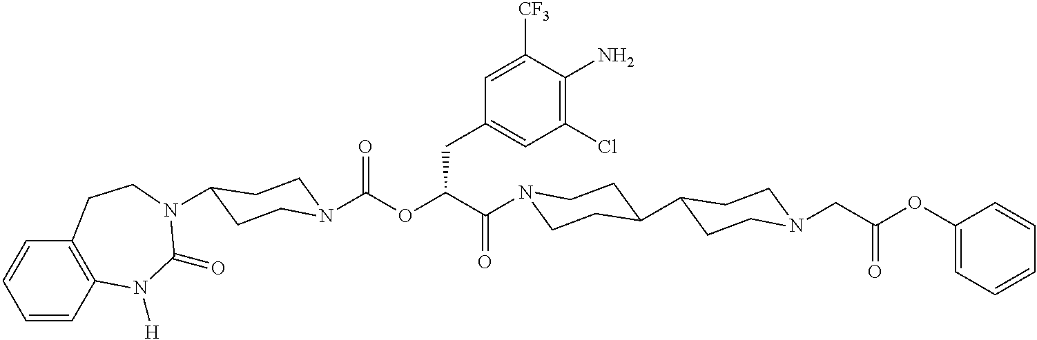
N1(C(C(OC(=O)N2CCC(N3C(=O)N([H])C4=C(C=CC=C4)CC3)CC2)CC2=CC(Cl)=C(N)C([CF3])=C2)=O)CCC(C2CCN(CC(OC3=CC=CC=C3)=O)CC2)CC1
